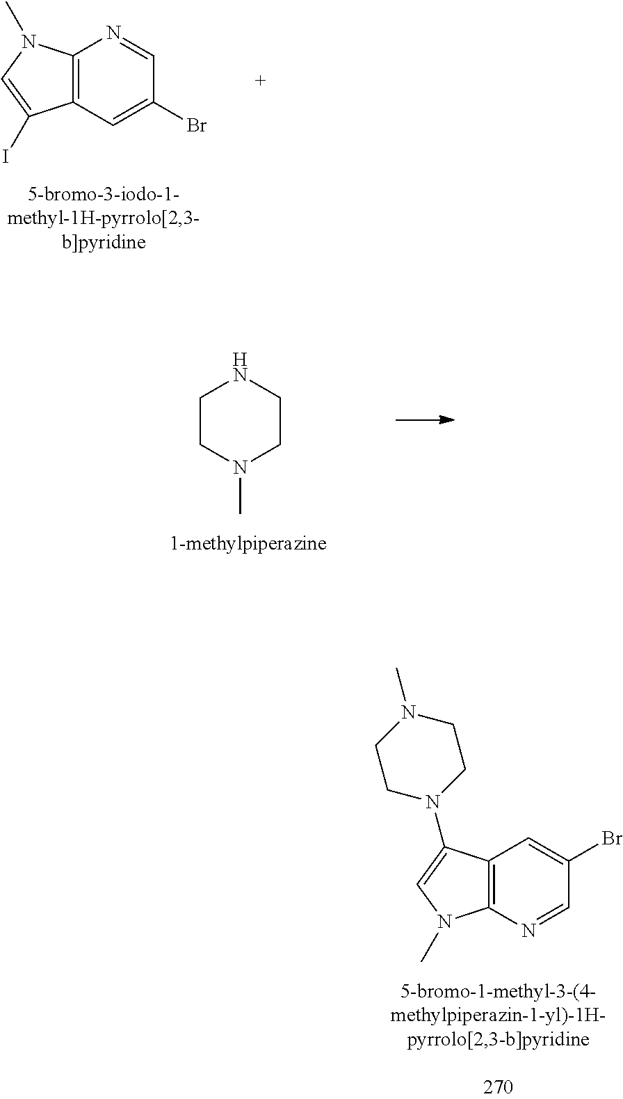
C12=C(N=CC(Br)=C1)N(C)C=C2N1CCN(C)CC1.C12=C(C=C(Br)C=N1)C(I)=CN2C.C1CN(C)CCN1
